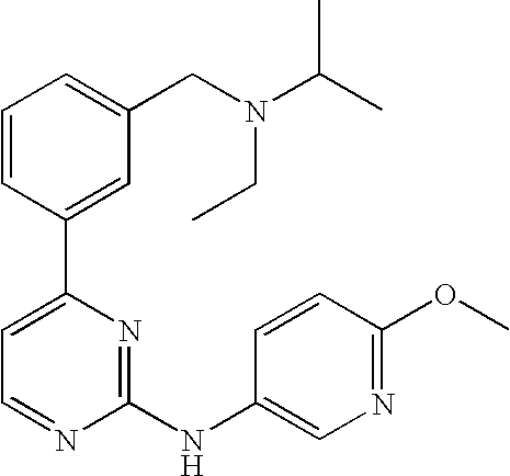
C1=CC(C2=CC=NC(NC3=CN=C(OC)C=C3)=N2)=CC(CN(C(C)C)CC)=C1
